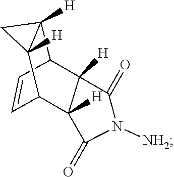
C1=CC2C3([H])C([H])(C1C1([H])C2([H])C(=O)N([NH2])C1=O)C3
